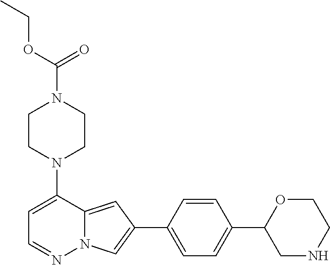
C1CN(C2=CC=NN3C2=CC(C2=CC=C(C4CNCCO4)C=C2)=C3)CCN1C(OCC)=O
